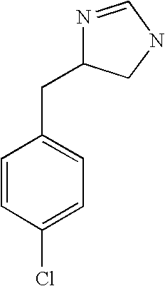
C1=CC(Cl)=CC=C1CC1N=CNC1
